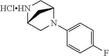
[HClHN]1C2CN(C3=CC=C(F)C=C3)C(C1)C2
